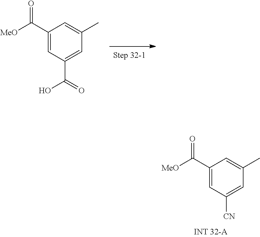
C1(C([MeO])=O)=CC([CN])=CC(C)=C1.C1(C([MeO])=O)=CC(C(=O)O)=CC(C)=C1
